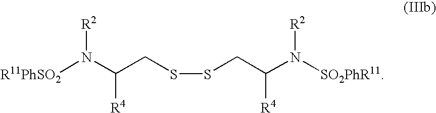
S(CC(N([SO2PhR11])[R2])[R4])SCC(N([R11PhSO2])[R2])[R4]
